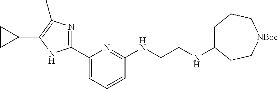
C1(C2=CC=CC(NCCNC3CCC[NBoc]CC3)=N2)=NC(C)=C(C2CC2)N1
